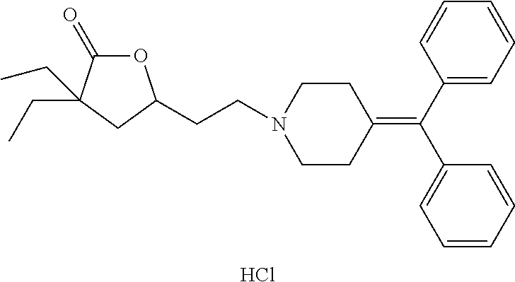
C1(C(C2=CC=CC=C2)=C2CCN(CCC3OC(=O)C(CC)(CC)C3)CC2)=CC=CC=C1.Cl
